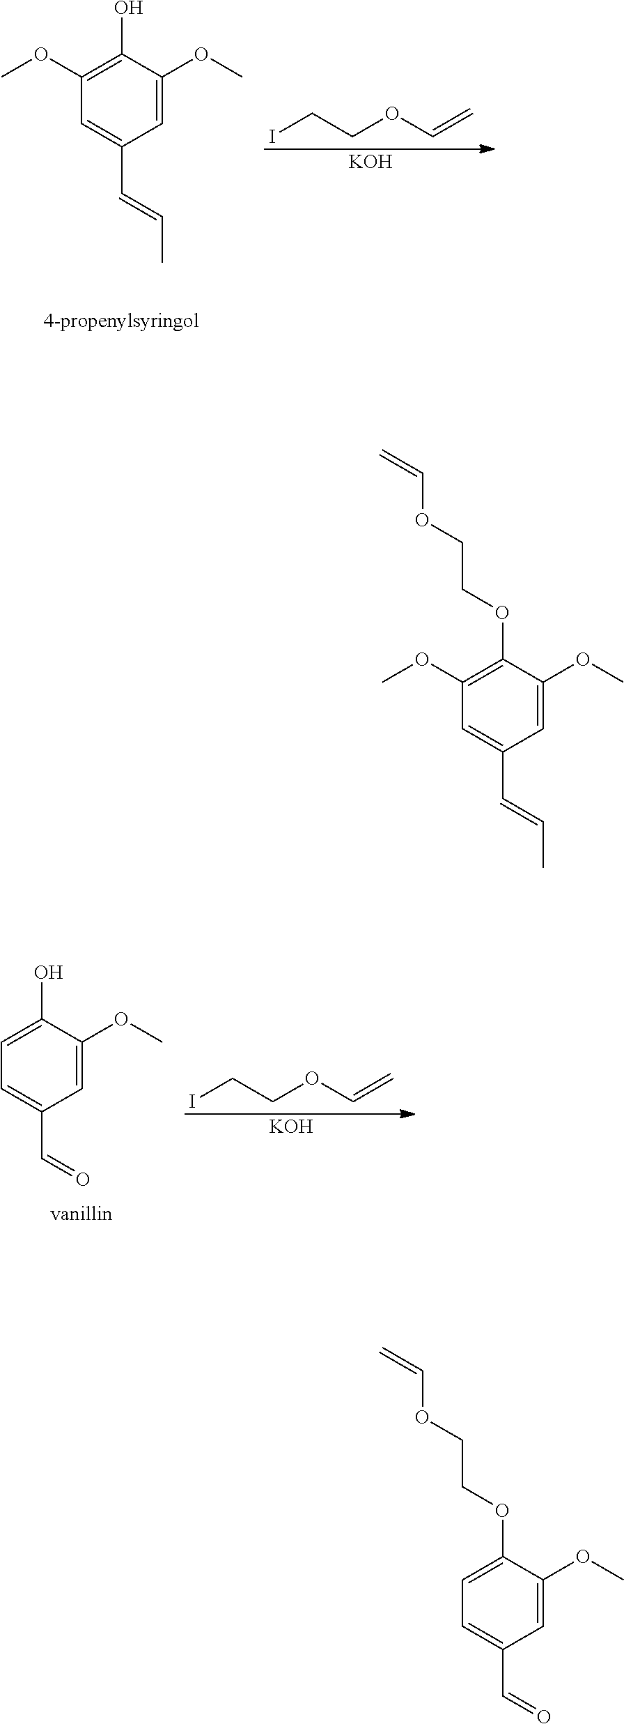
ICCOC=C.[KOH].C1=C(OC)C(O)=C(OC)C=C1C=CC.ICCOC=C.[KOH].C1=C(OC)C(O)=CC=C1C=O.C(OCCOC1=C(OC)C=C(C=CC)C=C1OC)=C.C(OCCOC1=CC=C(C=O)C=C1OC)=C
